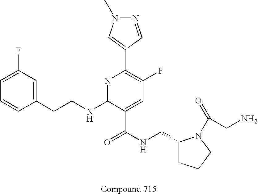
C1=CC=C(F)C=C1CCNC1=NC(C2=CN(C)N=C2)=C(F)C=C1C(NCC1CCCN1C(=O)CN)=O
